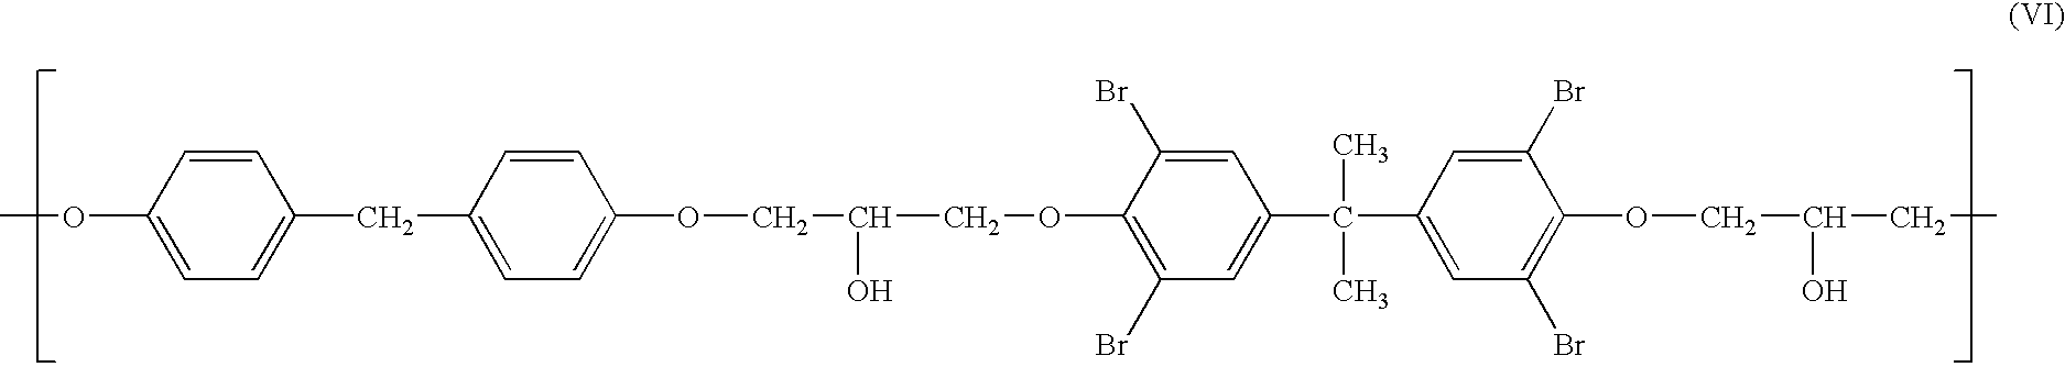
C1=CC(OC)=CC=C1CC1=CC=C(OCC(COC2=C(Br)C=C(C(C3=CC(Br)=C(OCC(CC)O)C(Br)=C3)(C)C)C=C2Br)O)C=C1
